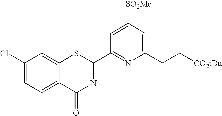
[SO2Me]C1=CC(C2=NC(=O)C3=CC=C(Cl)C=C3S2)=NC(CC[CO2tBu])=C1
